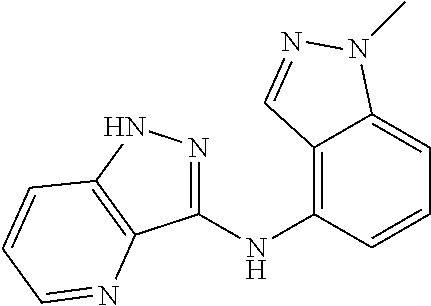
C1(NC2=C3C(=CC=C2)N(C)N=C3)=NNC2=C1N=CC=C2
